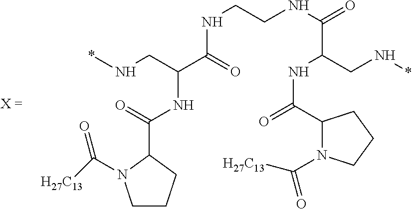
C1CN(C([H27C13])=O)C(C(=O)NC(C(=O)NCCNC(=O)C(CN*)NC(=O)C2N(C([H27C13])=O)CCC2)CN*)C1
